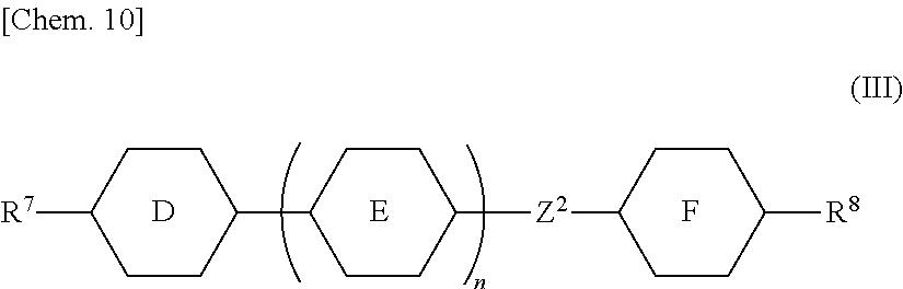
C1CC([Z2]C2CCC([R8])CC2)CCC1C1CCC([R7])CC1.[D].F
